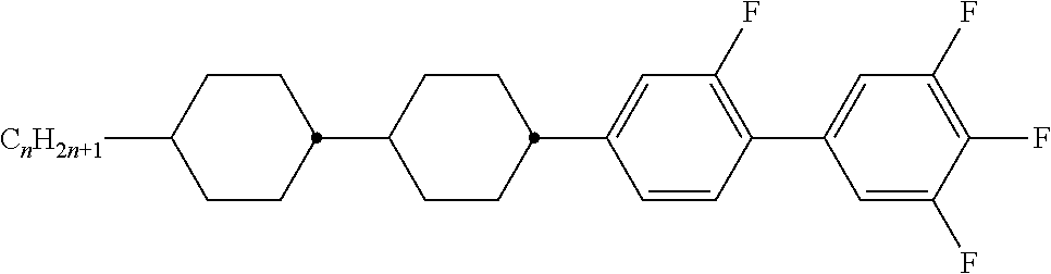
C1=CC(C2CCC(C3CCC([CnH2n+1])CC3)CC2)=CC(F)=C1C1=CC(F)=C(F)C(F)=C1
